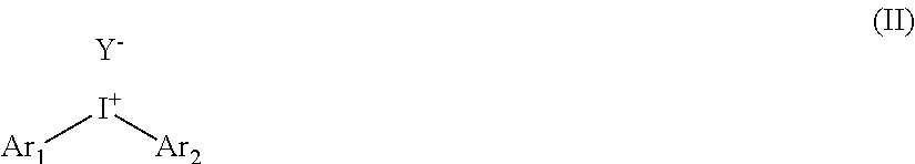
[Ar1][I+][Ar2].[Y]
